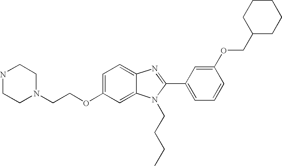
N1CCN(CCOC2=CC=C3C(=C2)N(CCCC)C(C2=CC=CC(OCC4CCCCC4)=C2)=N3)CC1
